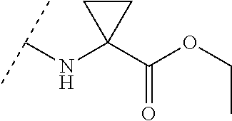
C(NC1(C(OCC)=O)CC1)(C)C
